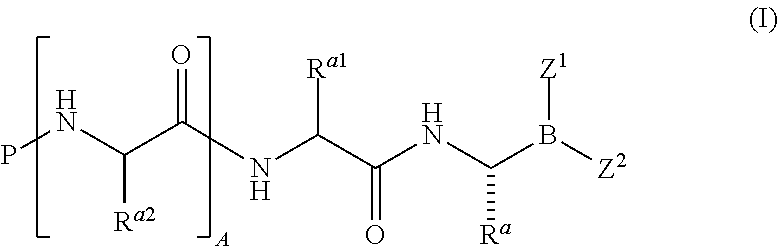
[Ra2]C(NP)C(NC(C(NC(B([Z2])[Z1])[Ra])=O)[Ra1])=O
